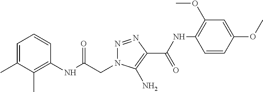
C1=C(C)C(C)=C(NC(CN2N=NC(C(NC3=C(OC)C=C(OC)C=C3)=O)=C2N)=O)C=C1
